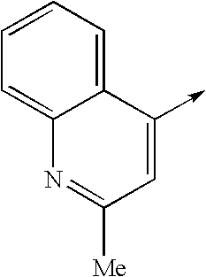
C1=C2C(=CC=C1)C(->C)=CC([Me])=N2
